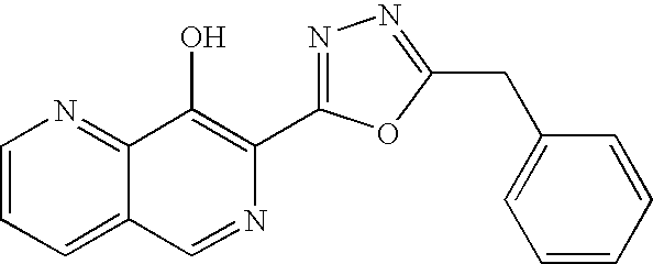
C1=CC=C2C(=N1)C(O)=C(C1=NN=C(CC3=CC=CC=C3)O1)N=C2
